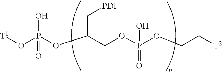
[T1]OP(O)(=O)OC(C[PDI])COP(OCC[T2])(O)=O
